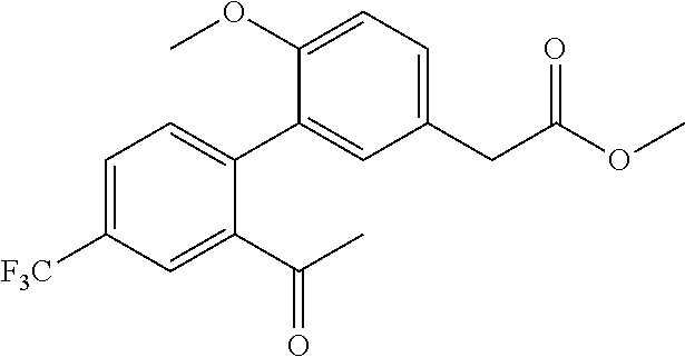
C1(C2=CC=C([F3C])C=C2C(=O)C)=CC(CC(OC)=O)=CC=C1OC
